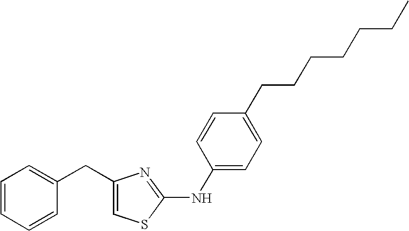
C1=C(CC2=CC=CC=C2)N=C(NC2=CC=C(CCCCCCC)C=C2)S1
